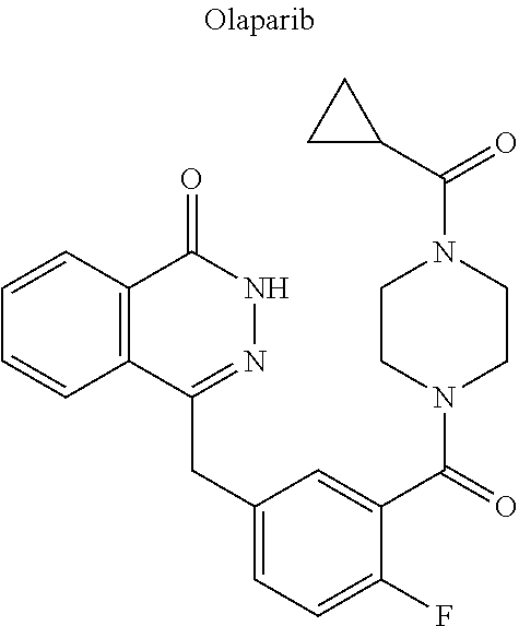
C12=C(C=CC=C1)C(=O)NN=C2CC1=CC=C(F)C(C(=O)N2CCN(C(C3CC3)=O)CC2)=C1
